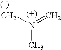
CN(=C)C
